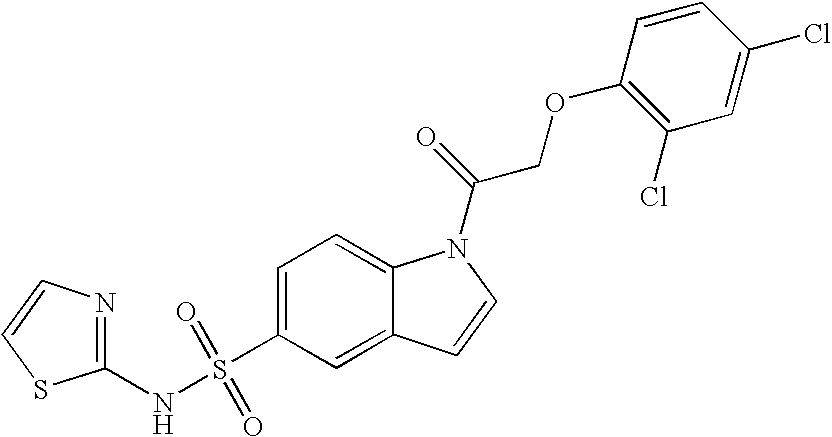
C1(NS(C2=CC=C3C(=C2)C=CN3C(=O)COC2=C(Cl)C=C(Cl)C=C2)(=O)=O)=NC=CS1
